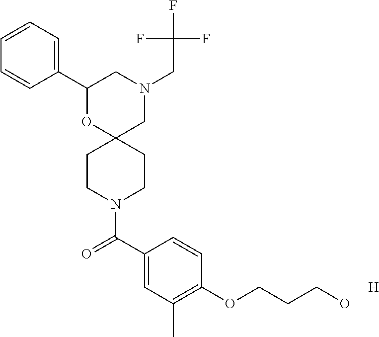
N1(CC(F)(F)F)CC2(OC(C3=CC=CC=C3)C1)CCN(C(C1=CC(C)=C(OCCCO)C=C1)=O)CC2.[H]
